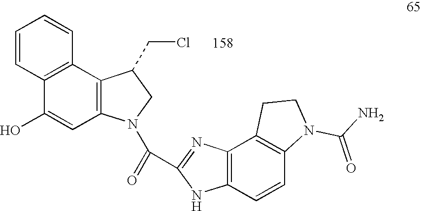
C1=CC2=C(C=C1)C1=C(C=C2O)N(C(=O)C2=NC3=C(N2)C=CC2=C3CCN2C(N)=O)CC1CCl
